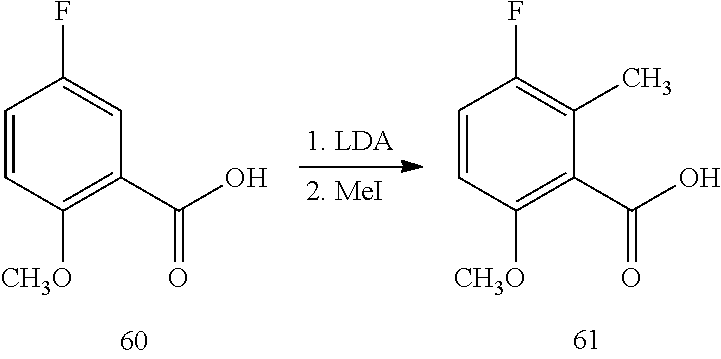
C1=CC([CH3O])=C(C(O)=O)C=C1F.C1=CC([CH3O])=C(C(O)=O)C(C)=C1F
